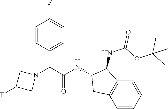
C1=CC(C(C(NC2CC3=C(C2NC(OC(C)(C)C)=O)C=CC=C3)=O)N2CC(F)C2)=CC=C1F
